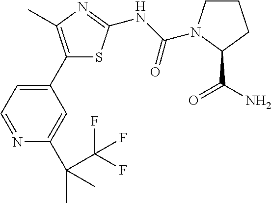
C1(C2=CC=NC(C(C)(C)C(F)(F)F)=C2)=C(C)N=C(NC(=O)N2CCCC2C(N)=O)S1
